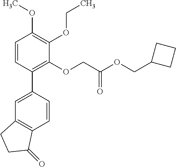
C1=C(C2=C(OCC(OCC3CCC3)=O)C(OCC)=C(OC)C=C2)C=CC2=C1CCC2=O
